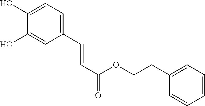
C1(O)=CC=C(C=CC(=O)OCCC2=CC=CC=C2)C=C1O
